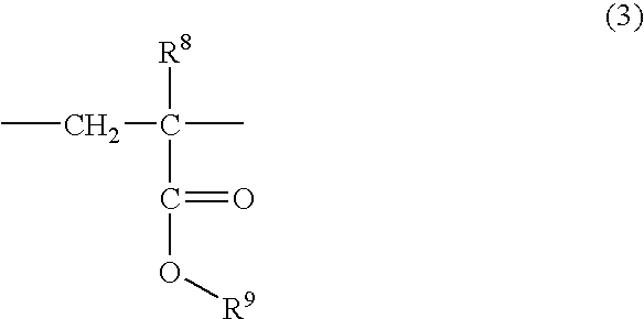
CCC(C)([R8])C(=O)O[R9]
